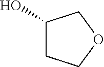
OC1CCOC1
